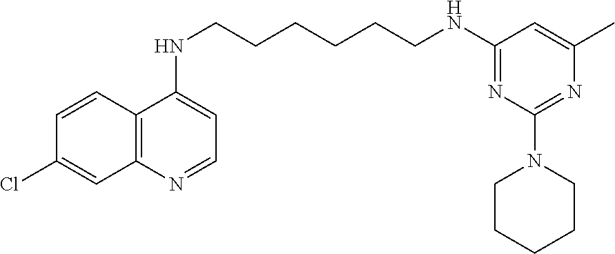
C1=CC2=C(C=C1Cl)N=CC=C2NCCCCCCNC1=NC(N2CCCCC2)=NC(C)=C1
